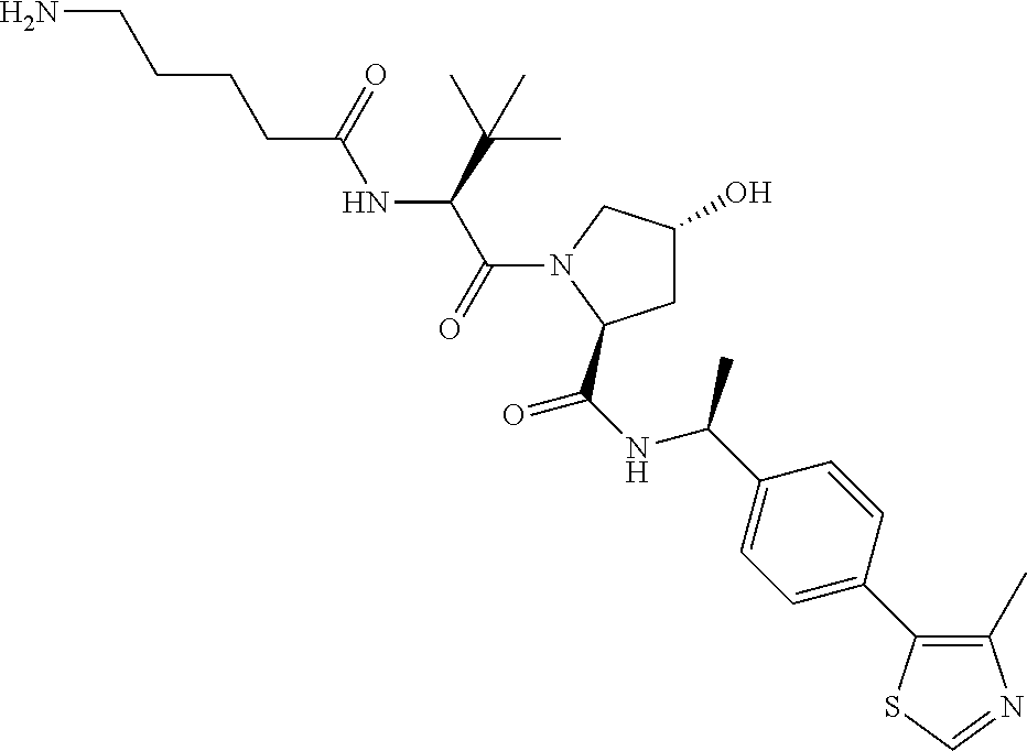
C1C(O)CN(C(C(NC(CCCCN)=O)C(C)(C)C)=O)C1C(NC(C)C1=CC=C(C2=C(C)N=CS2)C=C1)=O
